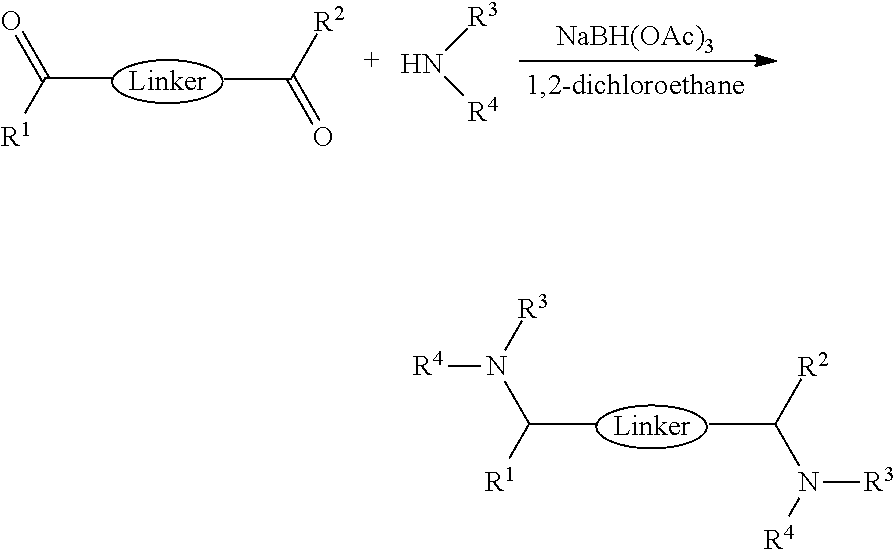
N(C(C)[R1])([R4])[R3].CC(N([R3])[R4])[R2].O=C(C)[R1].CC(=O)[R2].[NaBH(OAc)3].N([R3])[R4]
